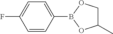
C1=C(B2OC(C)CO2)C=CC(F)=C1
